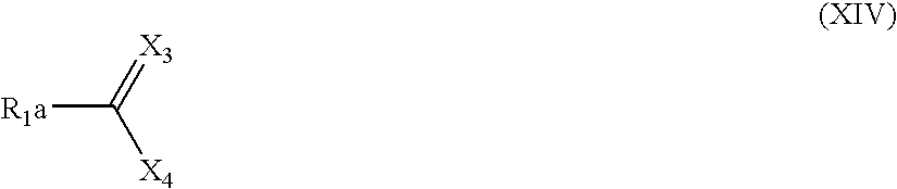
[R1a]C([X4])=[X3]
